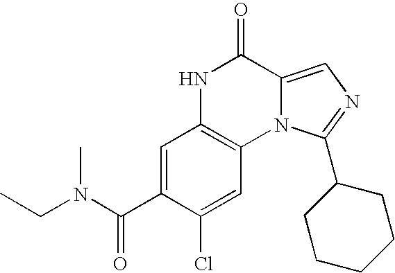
C1=C(C(N(CC)C)=O)C(Cl)=CC2=C1NC(=O)C1=CN=C(C3CCCCC3)N21
